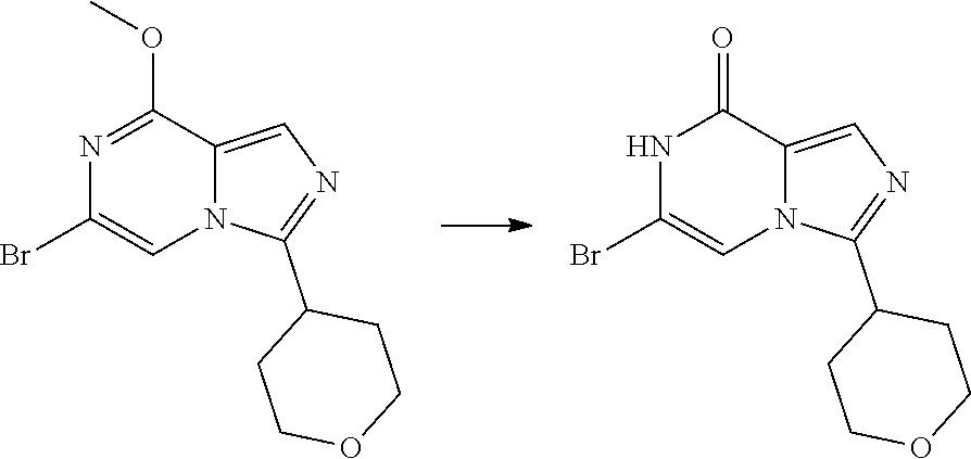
N1=C(OC)C2=CN=C(C3CCOCC3)N2C=C1Br.N1C(Br)=CN2C(=CN=C2C2CCOCC2)C1=O
